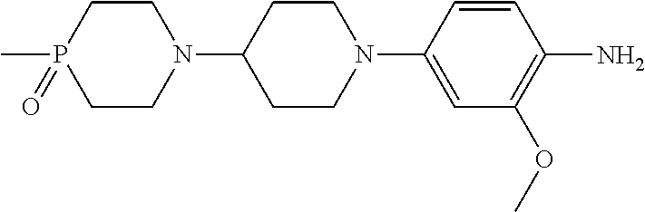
CP1(=O)CCN(C2CCN(C3=CC(OC)=C(N)C=C3)CC2)CC1
